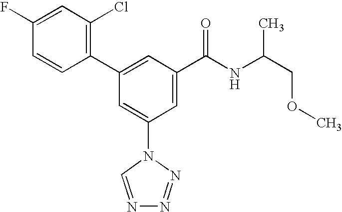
C1(C2=CC(C(NC(COC)C)=O)=CC(N3C=NN=N3)=C2)=C(Cl)C=C(F)C=C1
